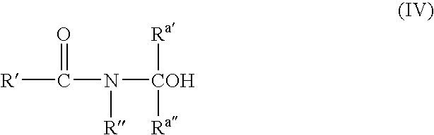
[R]C(N([R])[COH]([Ra])[Ra])=O
